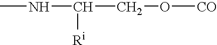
CNC(CO[CO])[Ri]
